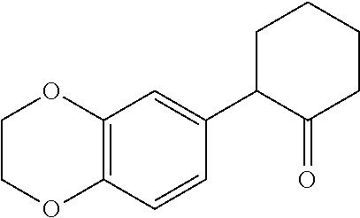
C12=C(C=CC(C3C(=O)CCCC3)=C1)OCCO2
